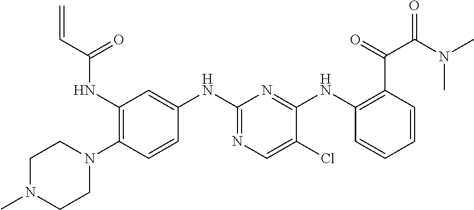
C1(NC(C=C)=O)=C(N2CCN(C)CC2)C=CC(NC2=NC=C(Cl)C(NC3=C(C(=O)C(N(C)C)=O)C=CC=C3)=N2)=C1
